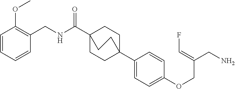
N(C(C12CCC(C3=CC=C(OCC(CN)=CF)C=C3)(CC1)CC2)=O)CC1=C(OC)C=CC=C1
